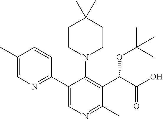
C1(C2=CN=C(C)C(C(C(O)=O)OC(C)(C)C)=C2N2CCC(C)(C)CC2)=NC=C(C)C=C1
